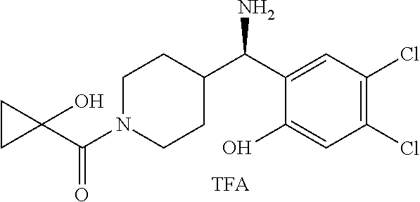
C1(O)=CC(Cl)=C(Cl)C=C1C(C1CCN(C(C2(O)CC2)=O)CC1)N
